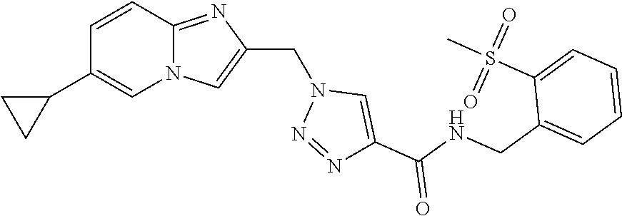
N12C(=NC(CN3N=NC(C(NCC4=CC=CC=C4S(C)(=O)=O)=O)=C3)=C1)C=CC(C1CC1)=C2
